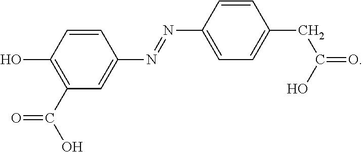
C1=C(N=NC2=CC(C(O)=O)=C(O)C=C2)C=CC(CC(=O)O)=C1
